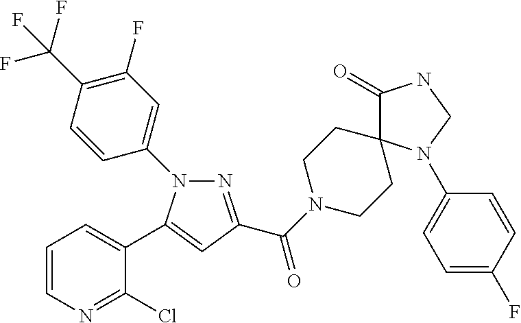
C1=CN=C(Cl)C(C2=CC(C(N3CCC4(CC3)C(=O)NCN4C3=CC=C(F)C=C3)=O)=NN2C2=CC(F)=C(C(F)(F)F)C=C2)=C1
